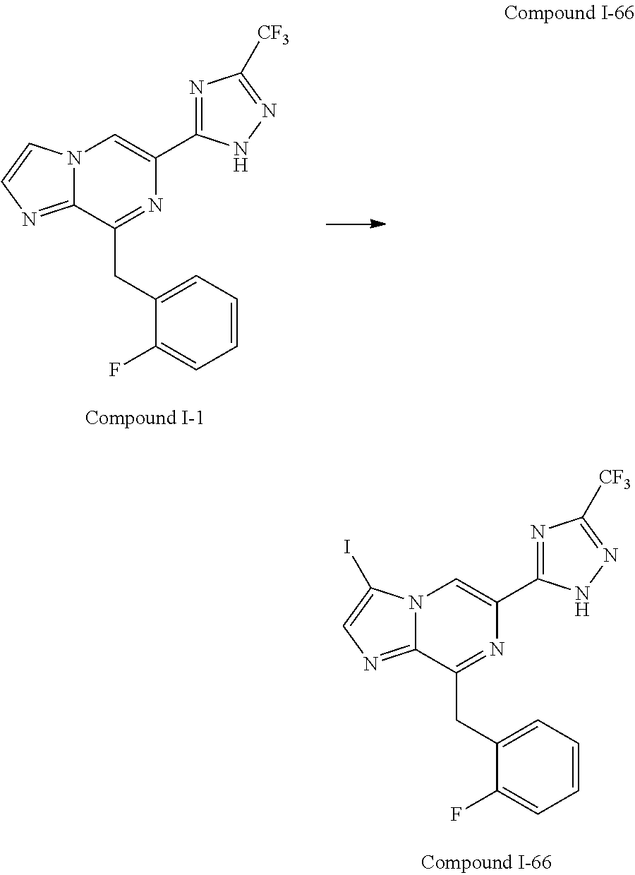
C1=CC=C(CC2=NC(C3=NC([CF3])=NN3)=CN3C2=NC=C3)C(F)=C1.C1=CC=C(CC2=NC(C3=NC([CF3])=NN3)=CN3C2=NC=C3I)C(F)=C1
